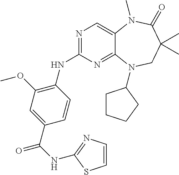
N1=C(NC2=C(OC)C=C(C(NC3=NC=CS3)=O)C=C2)N=C2C(=C1)N(C)C(=O)C(C)(C)CN2C1CCCC1
